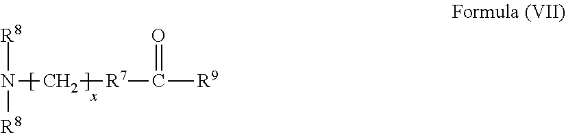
N(C[R7]C([R9])=O)([R8])[R8]
